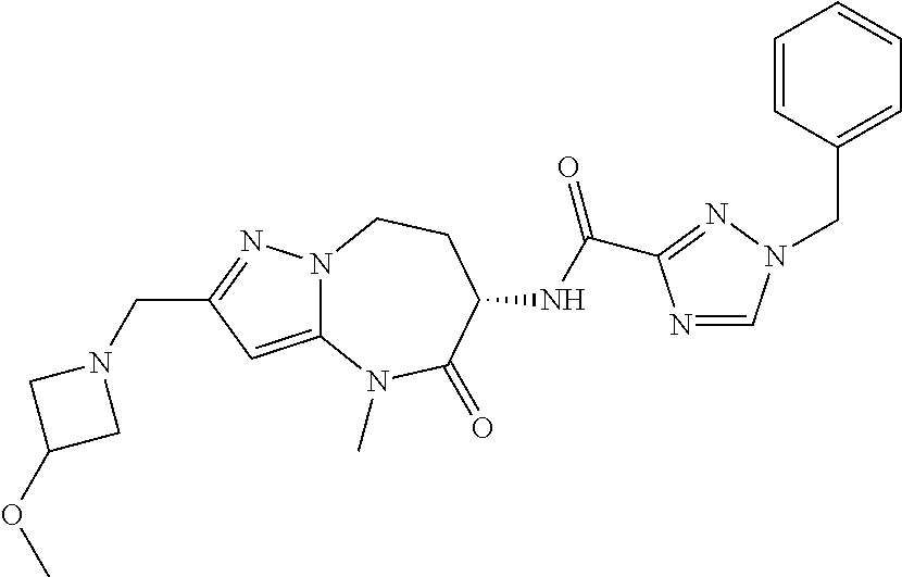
C(C1=NN2C(=C1)N(C)C(=O)C(NC(=O)C1=NN(CC3=CC=CC=C3)C=N1)CC2)N1CC(OC)C1
